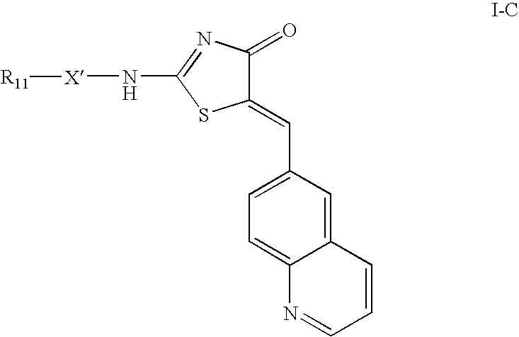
C12=CC(C=C3C(=O)N=C(N[X][R11])S3)=CC=C1N=CC=C2
